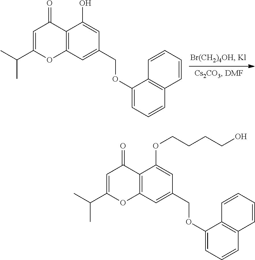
C12=C(C=C(COC3=CC=CC4=C3C=CC=C4)C=C1O)OC(C(C)C)=CC2=O.C12=C(C=C(COC3=CC=CC4=C3C=CC=C4)C=C1OCCCCO)OC(C(C)C)=CC2=O
